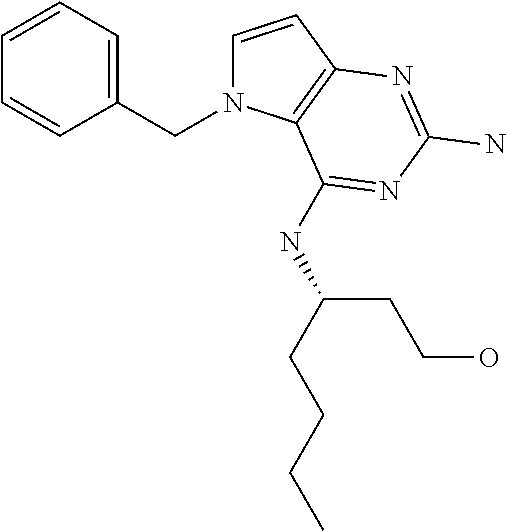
C1=CC2=C(N1CC1=CC=CC=C1)C(NC(CCCC)CCO)=NC(N)=N2
